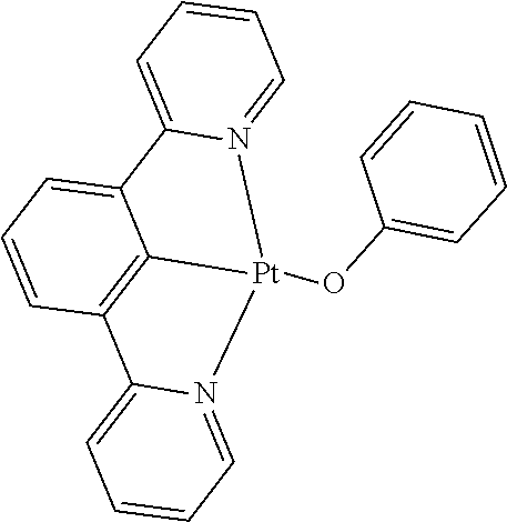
C1=C2C3=C(C=C1)C1=CC=CC=N1[Pt]3(OC1=CC=CC=C1)N1=CC=CC=C21
